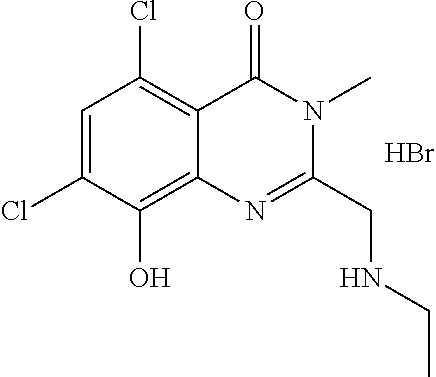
C1=C(Cl)C(O)=C2C(=C1Cl)C(=O)N(C)C(CNCC)=N2.Br
